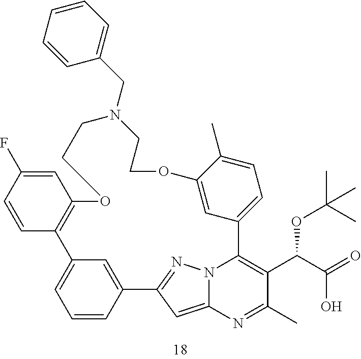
C1=CC2=CC(=C1)C1=C(C=C(F)C=C1)OCCN(CC1=CC=CC=C1)CCOC1=CC(=CC=C1C)C1=C(C(C(=O)O)OC(C)(C)C)C(C)=NC3=CC2=NN31
